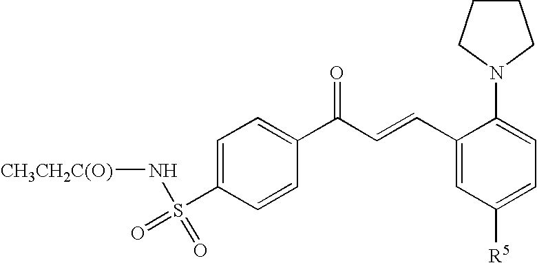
C1=C(S(=O)(N[CH3CH2C(O)])=O)C=CC(C(C=CC2=CC([R5])=CC=C2N2CCCC2)=O)=C1
